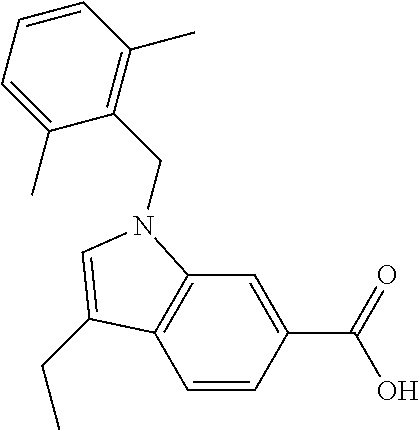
C1=CC(C(=O)O)=CC2=C1C(CC)=CN2CC1=C(C)C=CC=C1C
